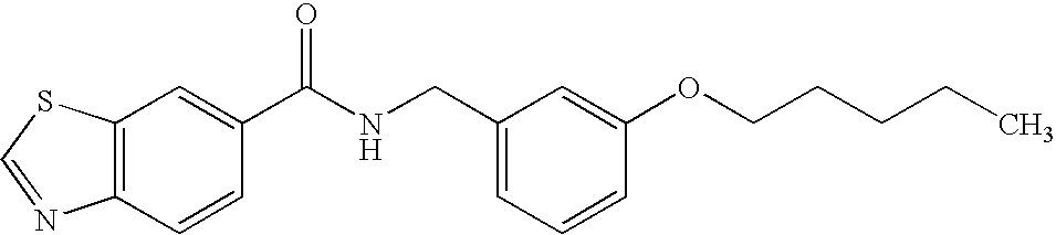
C12=C(C=C(C(NCC3=CC=CC(OCCCCC)=C3)=O)C=C1)SC=N2
